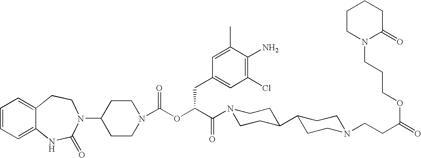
C1=CC=C2C(=C1)CCN(C1CCN(C(OC(C(N3CCC(C4CCN(CCC(=O)OCCCN5C(=O)CCCC5)CC4)CC3)=O)CC3=CC(Cl)=C(N)C(C)=C3)=O)CC1)C(=O)N2
